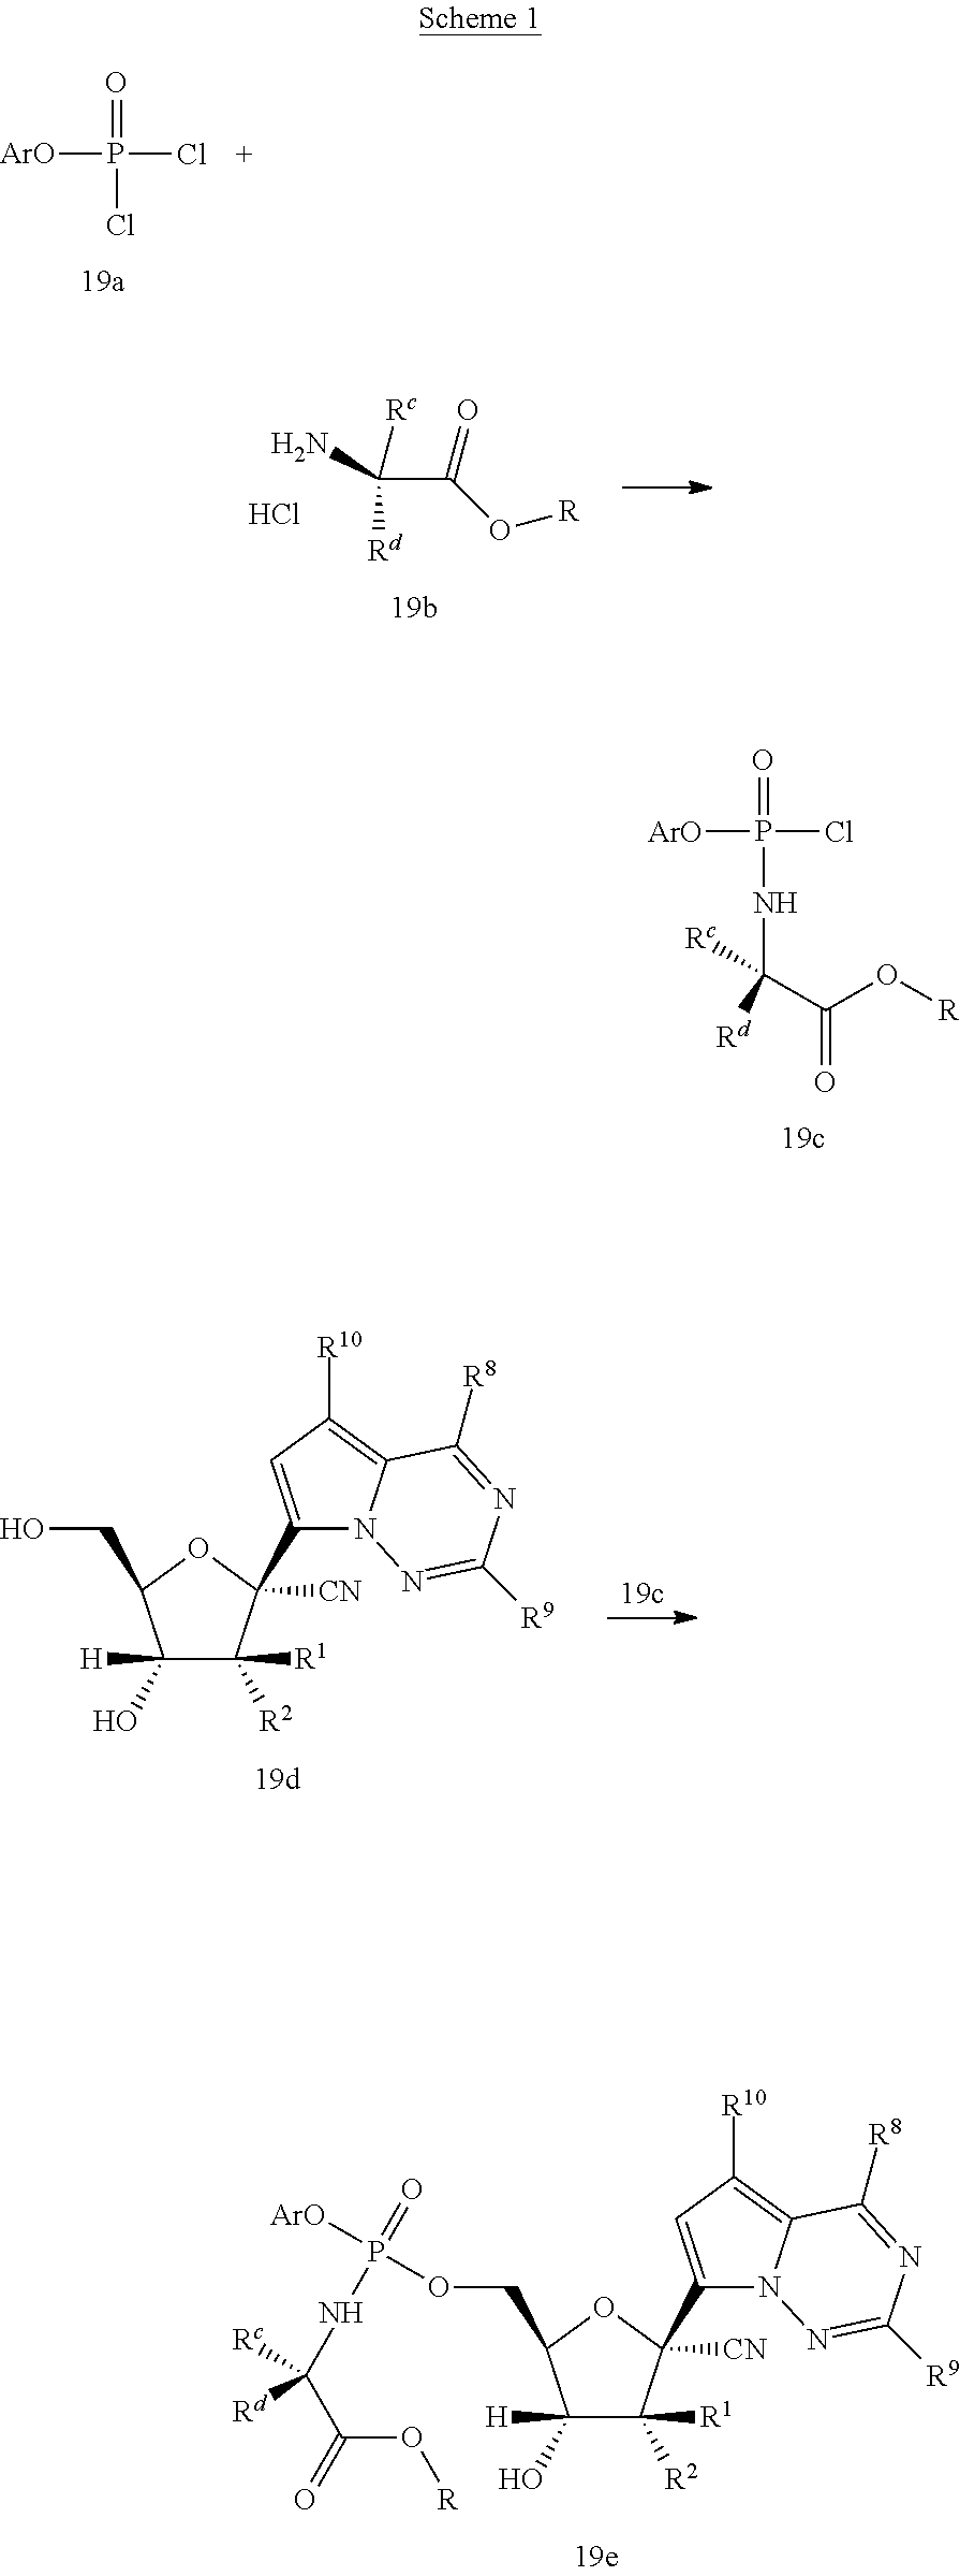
[ArO]P(Cl)(NC([Rc])(C(O[R])=O)[Rd])=O.C1(O)([H])C([R2])([R1])C(C2=CC([R10])=C3N2N=C([R9])N=C3[R8])([CN])OC1COP([ArO])(=O)NC(C(O[R])=O)([Rd])[Rc].[ArO]P(Cl)(Cl)=O.C(C(O[R])=O)([Rd])([Rc])N.Cl.C1(O)([H])C([R2])([R1])C(C2=CC([R10])=C3N2N=C([R9])N=C3[R8])([CN])OC1CO
